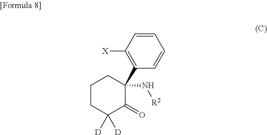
C1CC([D])([D])C(=O)C(C2=C([X])C=CC=C2)(N[R2])C1
